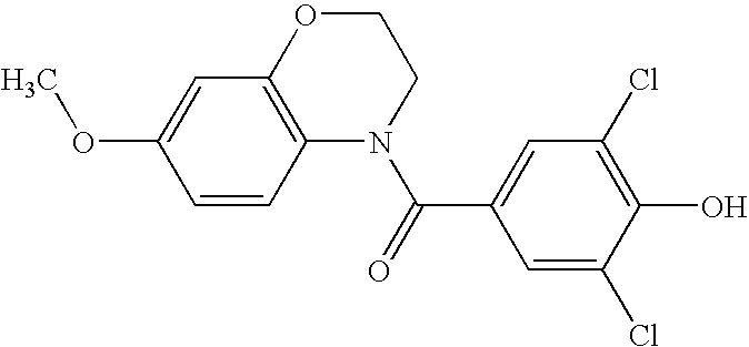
C1=CC2=C(C=C1OC)OCCN2C(=O)C1=CC(Cl)=C(O)C(Cl)=C1
